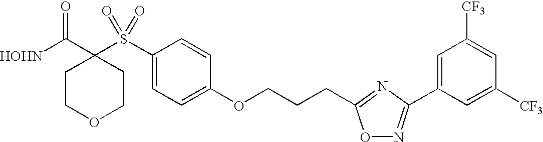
[HOHN]C(C1(S(C2=CC=C(OCCCC3=NC(C4=CC([CF3])=CC([CF3])=C4)=NO3)C=C2)(=O)=O)CCOCC1)=O
